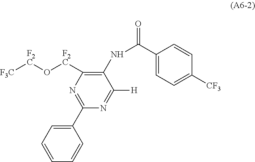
N1=C(C2=CC=CC=C2)N=C([H])C(NC(C2=CC=C([CF3])C=C2)=O)=C1[F2C]O[F2C][F3C]
